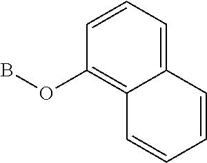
C1=CC=C2C(=C1OB)C=CC=C2
